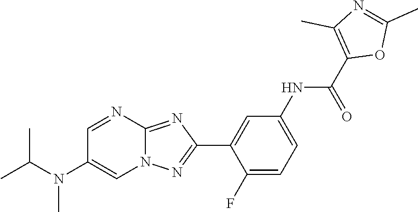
C1(F)=CC=C(NC(C2=C(C)N=C(C)O2)=O)C=C1C1=NN2C(=N1)N=CC(N(C(C)C)C)=C2
